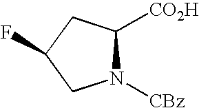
N1([CBz])C([CO2H])CC(F)C1
